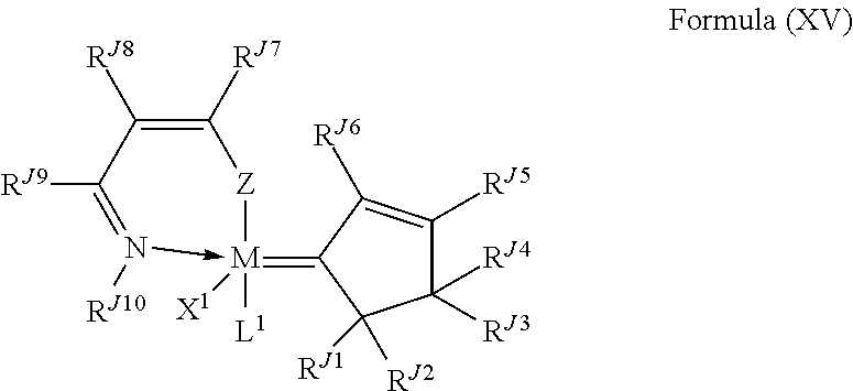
N1([RJ10])->[M]([L1])([X1])(=C2C([RJ6])=C([RJ5])C([RJ4])([RJ3])C2([RJ2])[RJ1])[Z]C([RJ7])=C([RJ8])C=1[RJ9]
